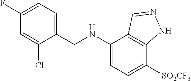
C1(F)=CC=C(CNC2=CC=C([SO2CF3])C3=C2C=NN3)C(Cl)=C1
